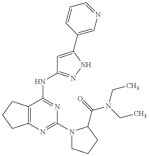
C12=C(C(NC3=NNC(C4=CN=CC=C4)=C3)=NC(N3CCCC3C(=O)N(CC)CC)=N1)CCC2
